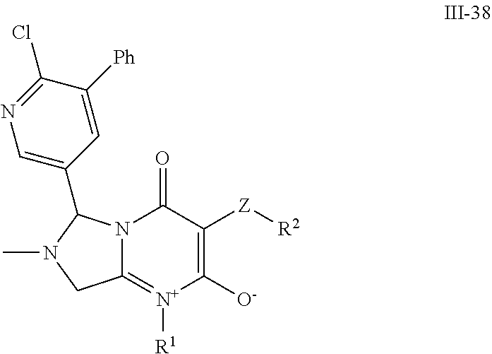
C12=[N+]([R1])C([O-])=C([Z][R2])C(=O)N1C(C1=CN=C(Cl)C([Ph])=C1)N(C)C2
